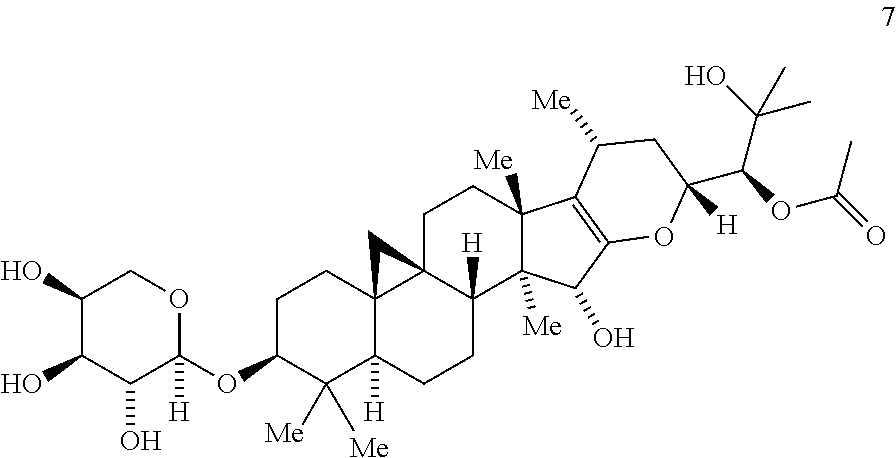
C1(O)C(O)C(O)C(OC2CCC34C5(C([H])(CCC3([H])C2([Me])[Me])C2([Me])C([Me])(CC5)C3=C(C2O)OC(C(OC(=O)C)C(O)(C)C)([H])CC3[Me])C4)([H])OC1
